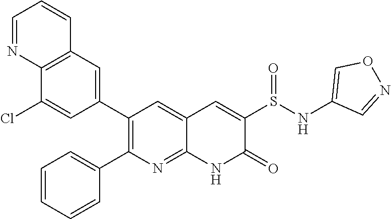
C12=C(C=C(C3=C(C4=CC=CC=C4)N=C4C(=C3)C=C(S(NC3=CON=C3)=O)C(=O)N4)C=C1Cl)C=CC=N2
